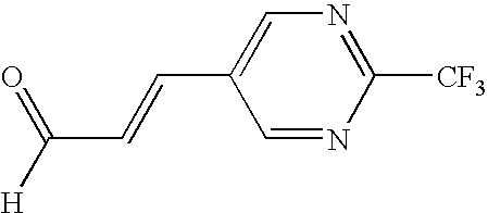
C1([CF3])=NC=C(C=CC([H])=O)C=N1
